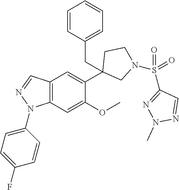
C12=C(C=C(OC)C(C3(CC4=CC=CC=C4)CN(S(C4=NN(C)N=C4)(=O)=O)CC3)=C1)N(C1=CC=C(F)C=C1)N=C2
